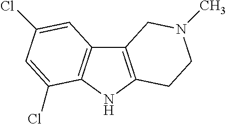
C12=C(NC3=C1C=C(Cl)C=C3Cl)CCN(C)C2
